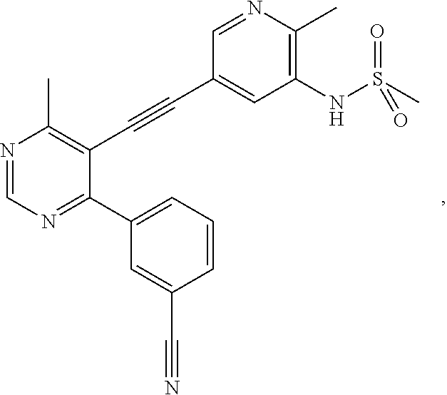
N1=CN=C(C2=CC=CC(C#N)=C2)C(C#CC2=CC(NS(=O)(=O)C)=C(C)N=C2)=C1C
